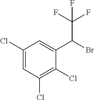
C1(Cl)=CC(Cl)=C(Cl)C(C(Br)C(F)(F)F)=C1
